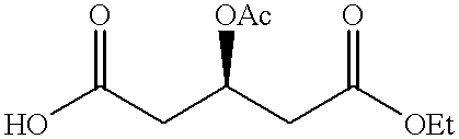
O=C(O)CC(CC([OEt])=O)[OAc]
